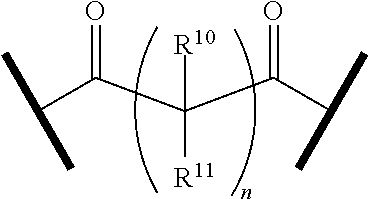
C(C(C(C(C(C)C)=O)([R10])[R11])=O)(C)C
